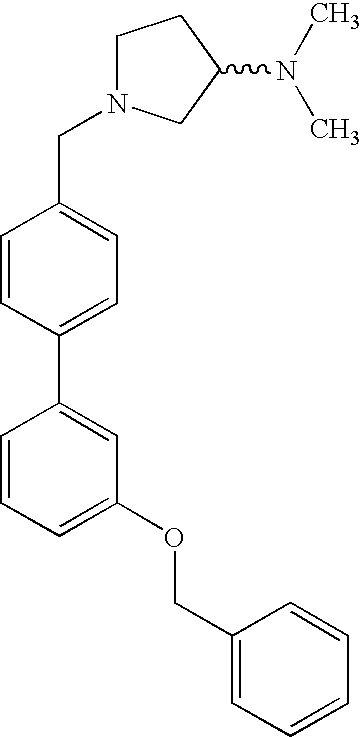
C1N(CC2=CC=C(C3=CC(OCC4=CC=CC=C4)=CC=C3)C=C2)CC(N(C)C)C1
